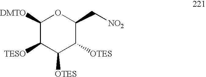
C1([DMTO])C([TESO])C([OTES])C([OTES])C(C[NO2])O1
